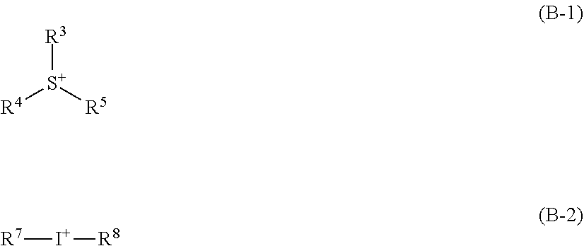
[R3][S+]([R5])[R4].[R7][I+][R8]
